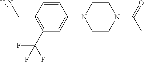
C1(CN)=C(C(F)(F)F)C=C(N2CCN(C(=O)C)CC2)C=C1
